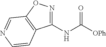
C1(NC([OPh])=O)=NOC2=C1C=CN=C2
